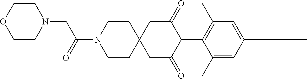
C1CN(C(=O)CN2CCOCC2)CCC12CC(=O)C(C1=C(C)C=C(C#CC)C=C1C)C(=O)C2
